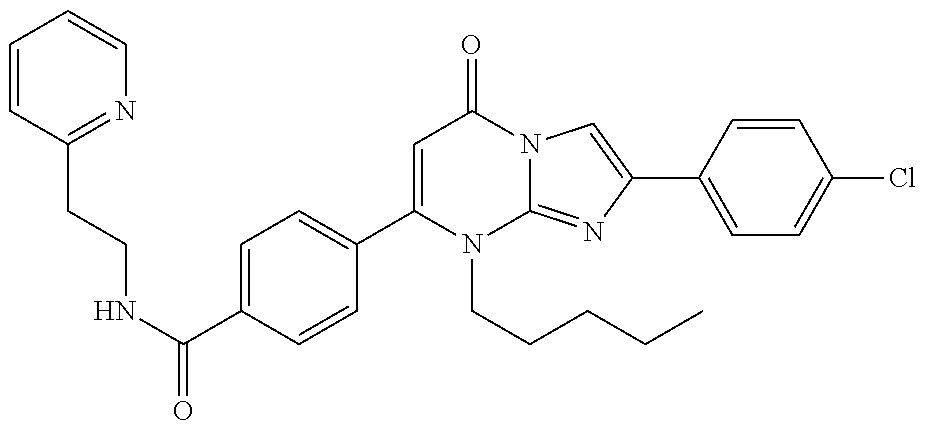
C(CNC(=O)C1=CC=C(C2=CC(=O)N3C(=NC(C4=CC=C(Cl)C=C4)=C3)N2CCCCC)C=C1)C1=NC=CC=C1
